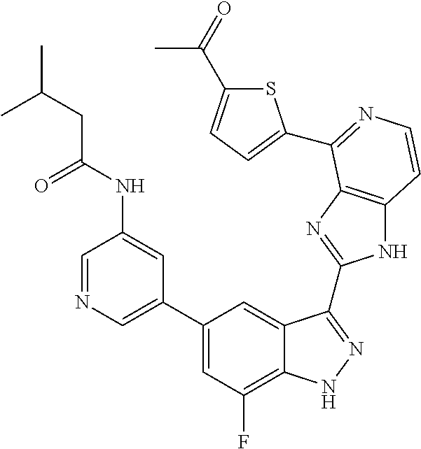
C1=C(C2=CC(F)=C3C(=C2)C(C2=NC4=C(N2)C=CN=C4C2=CC=C(C(=O)C)S2)=NN3)C=C(NC(=O)CC(C)C)C=N1
